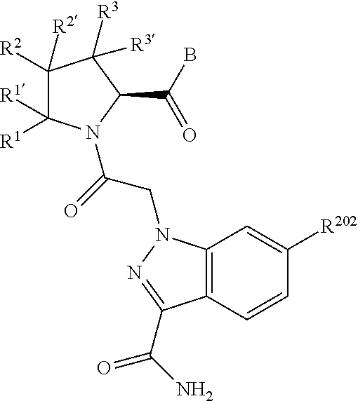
C1([R2])([R2])C([R1])([R1])N(C(=O)CN2C3=C(C=CC([R202])=C3)C(C(=O)N)=N2)C(C(B)=O)C1([R3])[R3]
